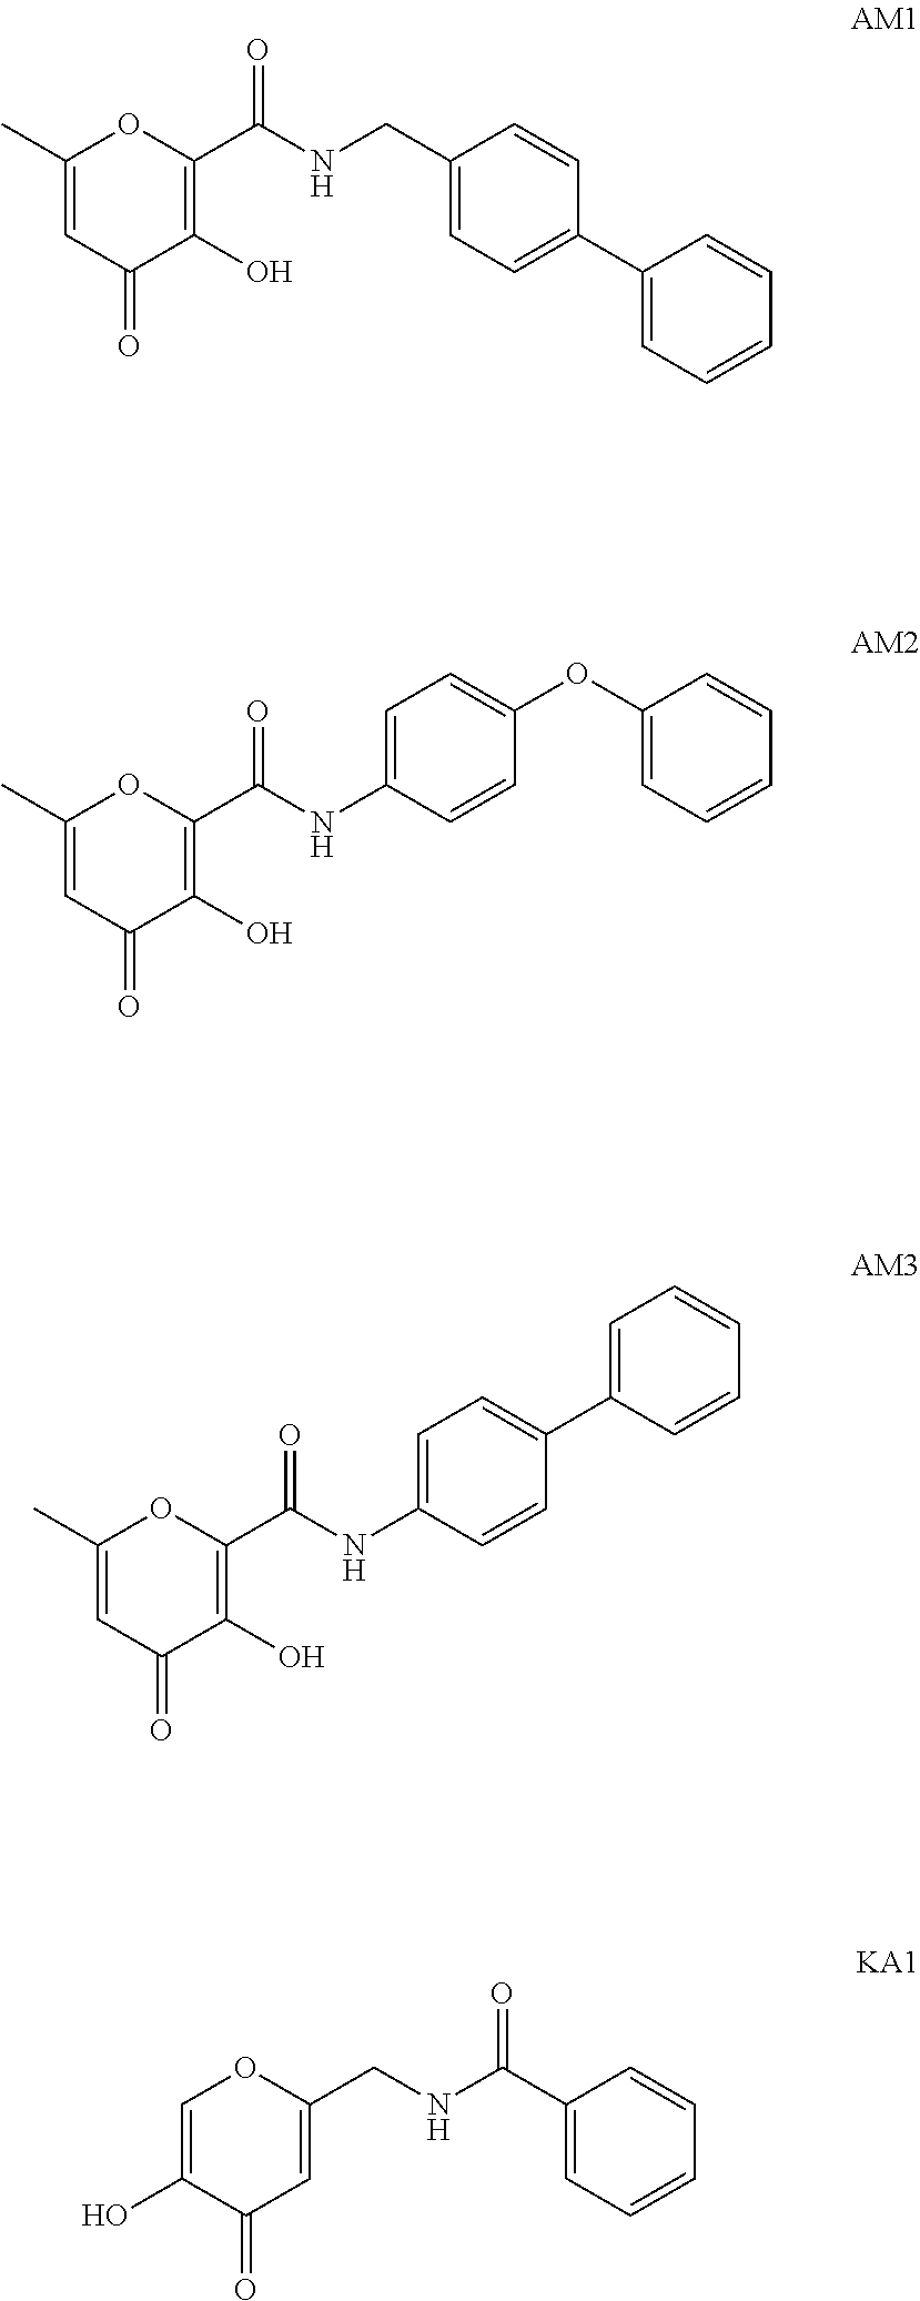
C1(C)=CC(=O)C(O)=C(C(NCC2=CC=C(C3=CC=CC=C3)C=C2)=O)O1.C1(C)=CC(=O)C(O)=C(C(NC2=CC=C(OC3=CC=CC=C3)C=C2)=O)O1.C1(C)=CC(=O)C(O)=C(C(NC2=CC=C(C3=CC=CC=C3)C=C2)=O)O1.C1=C(O)C(=O)C=C(CNC(C2=CC=CC=C2)=O)O1
